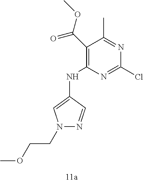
N1(CCOC)N=CC(NC2=C(C(OC)=O)C(C)=NC(Cl)=N2)=C1
